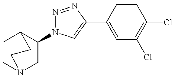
C1(N2N=NC(C3=CC(Cl)=C(Cl)C=C3)=C2)CN2CCC1CC2
